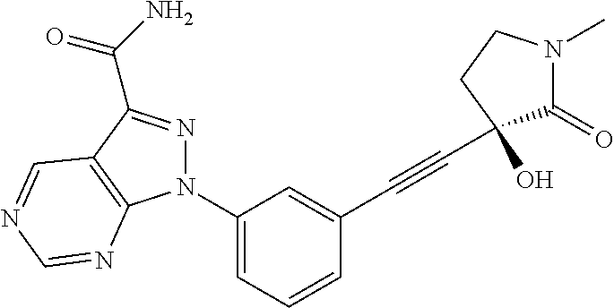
C1(N2N=C(C(N)=O)C3=C2N=CN=C3)=CC=CC(C#CC2(O)C(=O)N(C)CC2)=C1
